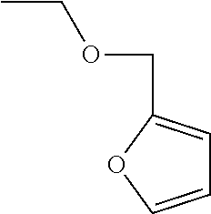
CCOCC1=CC=CO1
